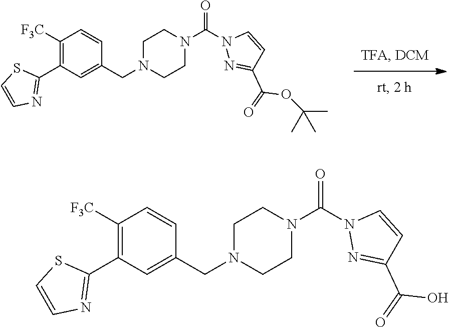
C1([F3C])=C(C2=NC=CS2)C=C(CN2CCN(C(=O)N3N=C(C(=O)OC(C)(C)C)C=C3)CC2)C=C1.C1([F3C])=C(C2=NC=CS2)C=C(CN2CCN(C(N3N=C(C(O)=O)C=C3)=O)CC2)C=C1
